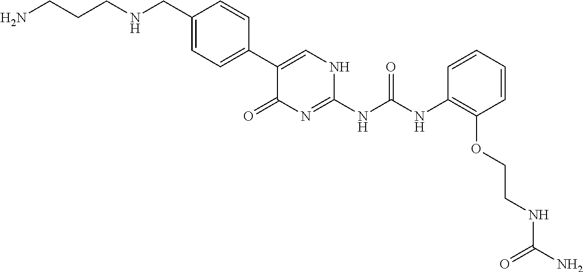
C1(CNCCCN)=CC=C(C2=CNC(NC(=O)NC3=C(OCCNC(N)=O)C=CC=C3)=NC2=O)C=C1
